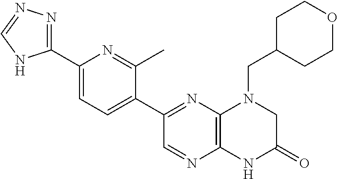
C12=C(N=C(C3=CC=C(C4=NN=CN4)N=C3C)C=N1)N(CC1CCOCC1)CC(=O)N2
